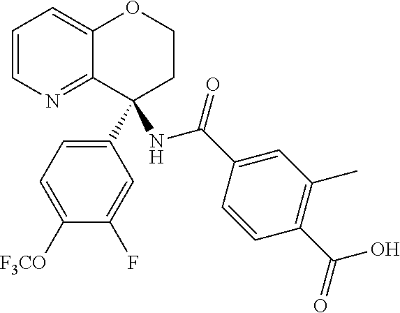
C1=CN=C2C(=C1)OCCC2(C1=CC=C([F3CO])C(F)=C1)NC(C1=CC(C)=C(C(O)=O)C=C1)=O
